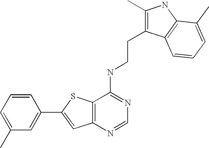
C1=CC=C(C)C=C1C1=CC2=C(S1)C(NCCC1=C(C)NC3=C1C=CC=C3C)=NC=N2
